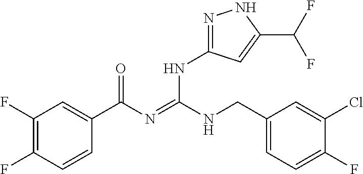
C1(F)=C(F)C=CC(C(N=C(NCC2=CC=C(F)C(Cl)=C2)NC2=NNC(C(F)F)=C2)=O)=C1
